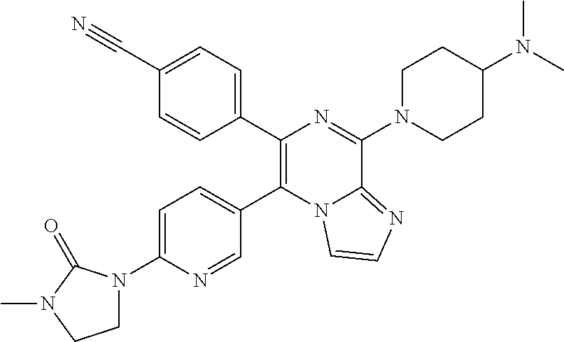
C1(C2=CC=C(C#N)C=C2)=C(C2=CC=C(N3CCN(C)C3=O)N=C2)N2C(=NC=C2)C(N2CCC(N(C)C)CC2)=N1
